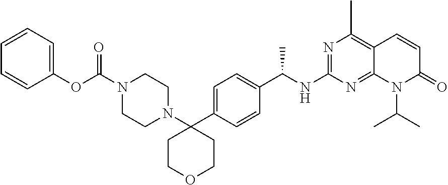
C1COCCC1(C1=CC=C(C(C)NC2=NC(C)=C3C(=N2)N(C(C)C)C(=O)C=C3)C=C1)N1CCN(C(=O)OC2=CC=CC=C2)CC1
